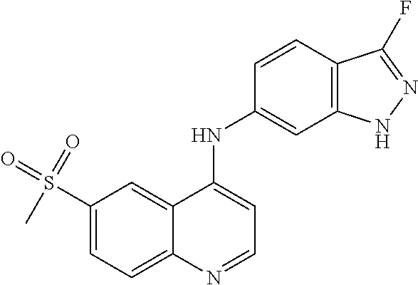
C1(S(=O)(=O)C)=CC=C2C(=C1)C(NC1=CC3=C(C=C1)C(F)=NN3)=CC=N2
